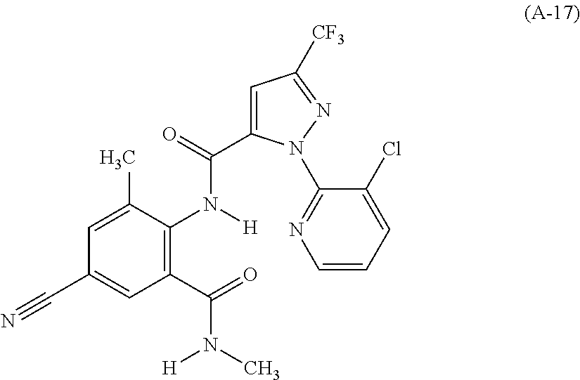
C1(C(=O)N(C)[H])=C(N([H])C(=O)C2=CC([CF3])=NN2C2=NC=CC=C2Cl)C(C)=CC(C#N)=C1
